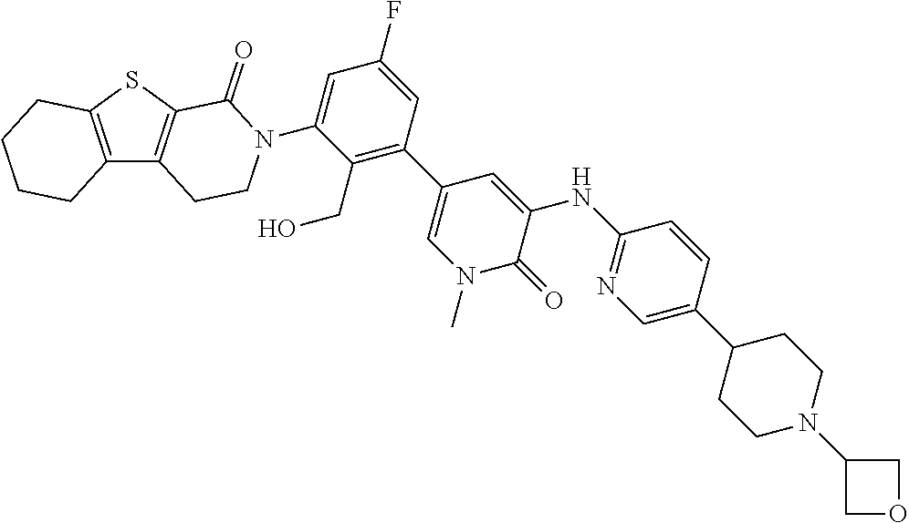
C12=C(C3=C(S1)C(=O)N(C1=CC(F)=CC(C4=CN(C)C(=O)C(NC5=NC=C(C6CCN(C7COC7)CC6)C=C5)=C4)=C1CO)CC3)CCCC2
